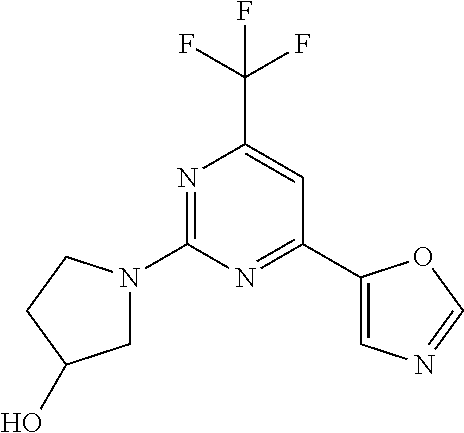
N1=C(N2CC(O)CC2)N=C(C2=CN=CO2)C=C1C(F)(F)F
